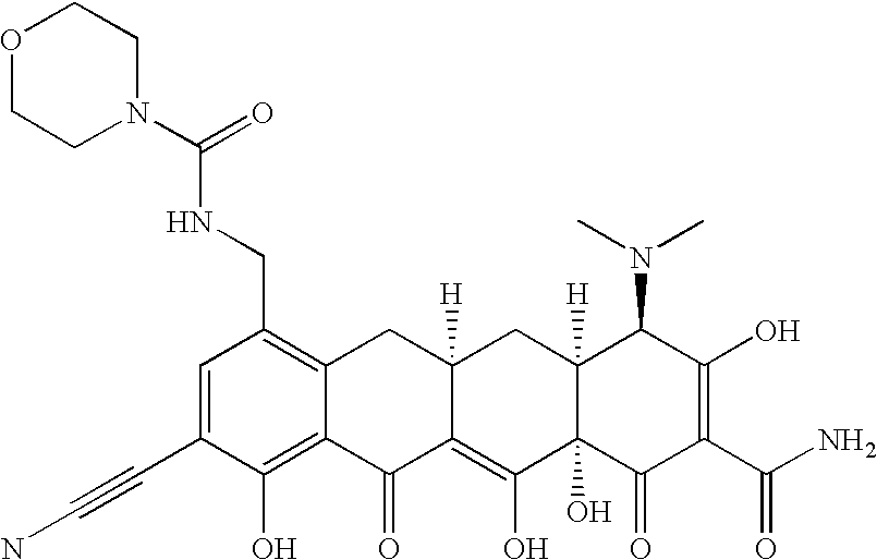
C1(C#CN)=CC(CNC(=O)N2CCOCC2)=C2C(=C1O)C(=O)C1=C(O)C3(O)C([H])(CC1([H])C2)C(N(C)C)C(O)=C(C(N)=O)C3=O
